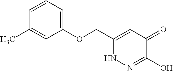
C1(OCC2=CC(=O)C(O)=NN2)=CC=CC(C)=C1
